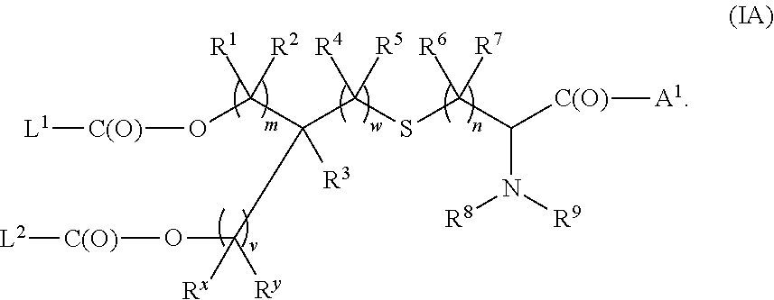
[L1][C(O)]OC(C(C(SC([R6])([R7])C(N([R9])[R8])[C(O)][A1])([R4])[R5])(C(O[C(O)][L2])([Rx])[Ry])[R3])([R1])[R2]
